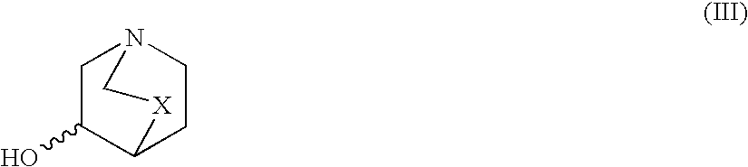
C1C(O)C2CCN1C[X]2
